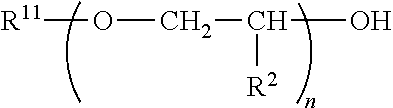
[R11]OCC(O)[R2]
